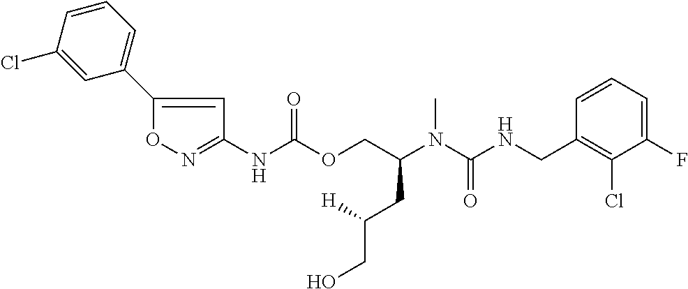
C1=CC(CNC(N(C(COC(NC2=NOC(C3=CC=CC(Cl)=C3)=C2)=O)CC(CO)[H])C)=O)=C(Cl)C(F)=C1
